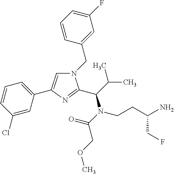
N1(CC2=CC(F)=CC=C2)C=C(C2=CC=CC(Cl)=C2)N=C1C(C(C)C)N(CCC(N)CF)C(=O)COC
